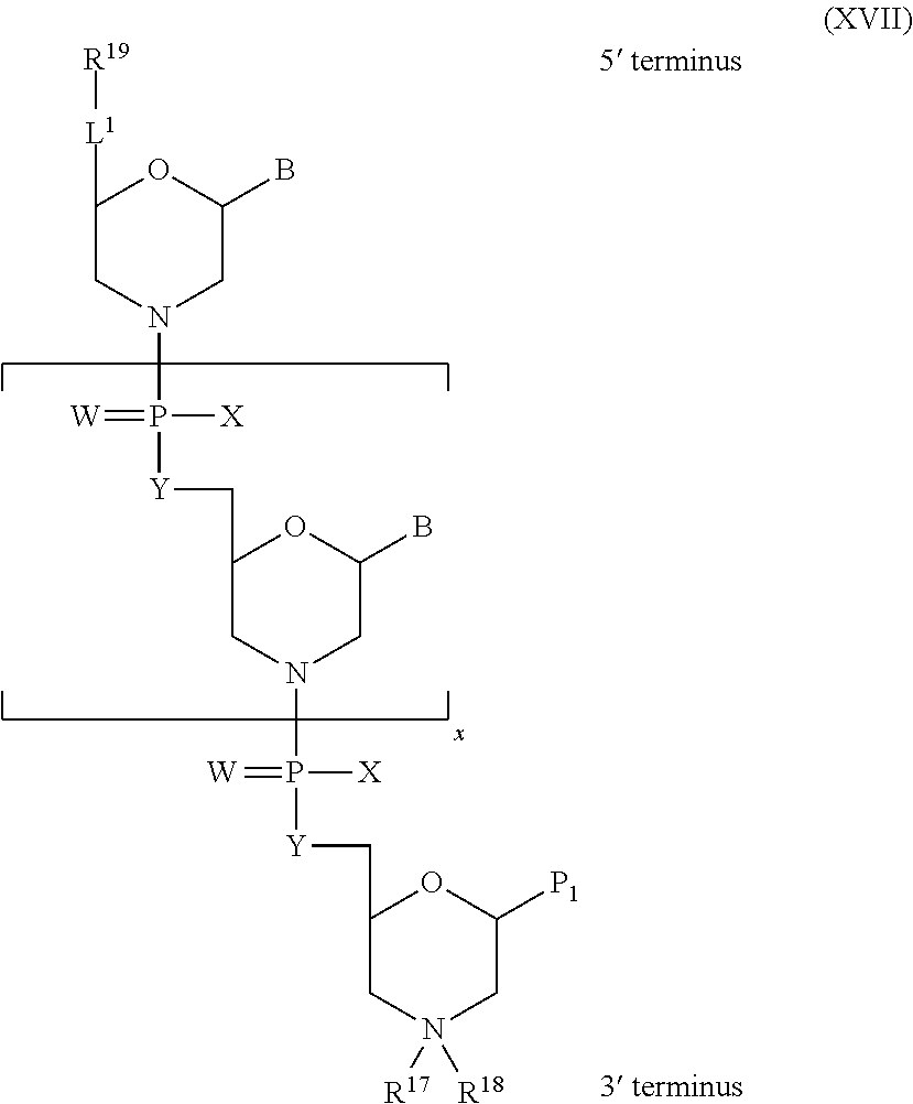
C1([L1][R19])CN(P([Y]CC2CN(P([Y]CC3CN([R17])([R18])CC([P1])O3)([X])=[W])CC(B)O2)([X])=[W])CC(B)O1
